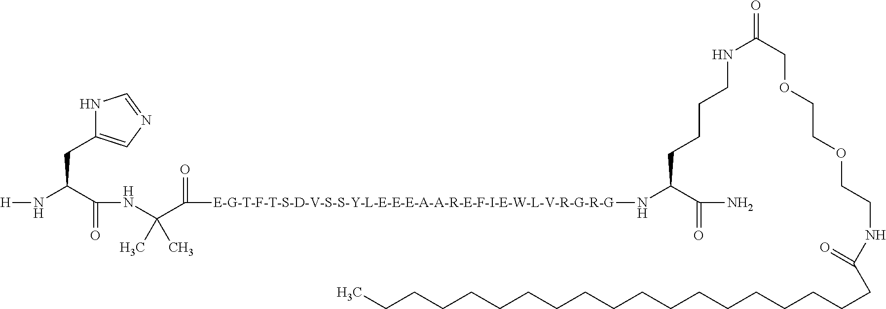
N1C(CC(N[H])C(NC(C)(C([E-G-T-F-T-S-D-V-S-S-Y-L-E-E-E-A-A-R-E-F-I-E-W-L-V-R-G-R-G]NC(CCCCNC(COCCOCCNC(=O)CCCCCCCCCCCCCCCCCCC)=O)C(N)=O)=O)C)=O)=CN=C1
